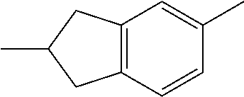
C12=C(C=CC(C)=C1)CC(C)C2
